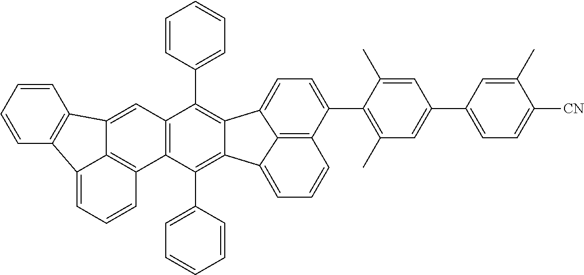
C12=C3C(=CC=C1)C1=C(C=CC=C1)C3=CC1=C2C(C2=CC=CC=C2)=C2C(=C1C1=CC=CC=C1)C1=CC=C(C3=C(C)C=C(C4=CC=C([CN])C(C)=C4)C=C3C)C3=C1C2=CC=C3
